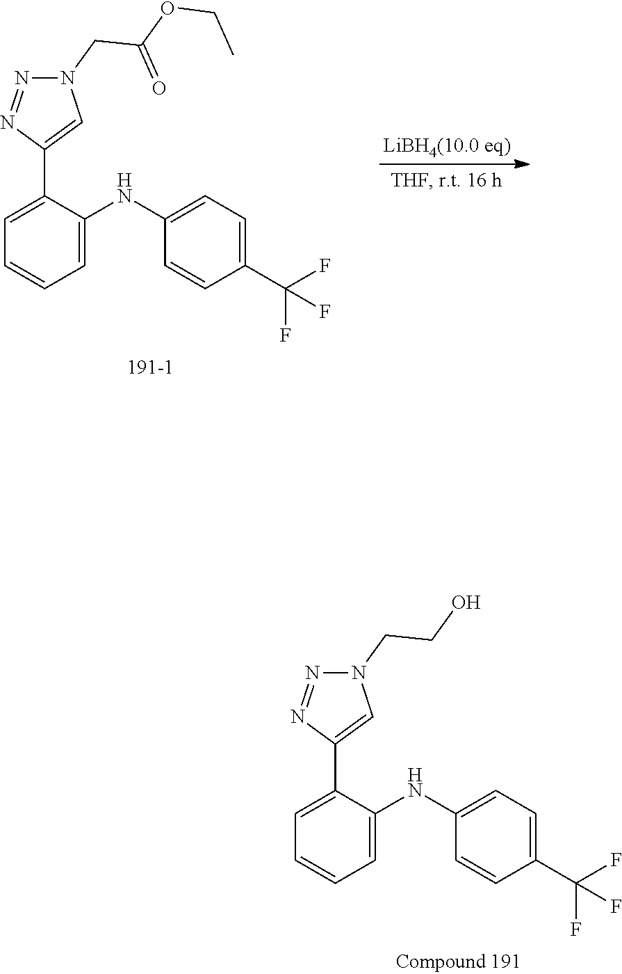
C1=C(C2=CN(CCO)N=N2)C(NC2=CC=C(C(F)(F)F)C=C2)=CC=C1.C1=C(C2=CN(CC(=O)OCC)N=N2)C(NC2=CC=C(C(F)(F)F)C=C2)=CC=C1
